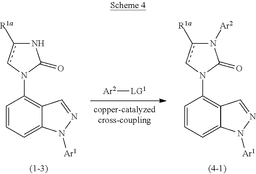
C1=CC=C2C(=C1N1cc([R1a])NC1=O)C=NN2[Ar1].C1=CC=C2C(=C1N1cc([R1a])N([Ar2])C1=O)C=NN2[Ar1].[Ar2][LG1]
